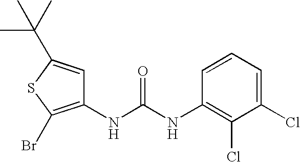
C1(NC(NC2=C(Cl)C(Cl)=CC=C2)=O)=C(Br)SC(C(C)(C)C)=C1
